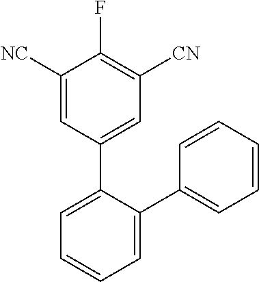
C1([NC])=CC(C2=CC=CC=C2C2=CC=CC=C2)=CC([CN])=C1F
